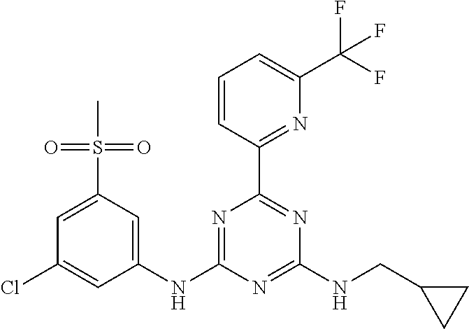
C1(NC2=NC(C3=NC(C(F)(F)F)=CC=C3)=NC(NCC3CC3)=N2)=CC(S(C)(=O)=O)=CC(Cl)=C1
